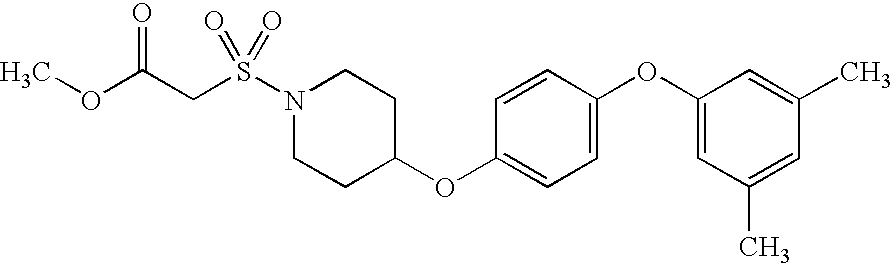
C1(OC2CCN(S(CC(=O)OC)(=O)=O)CC2)=CC=C(OC2=CC(C)=CC(C)=C2)C=C1
